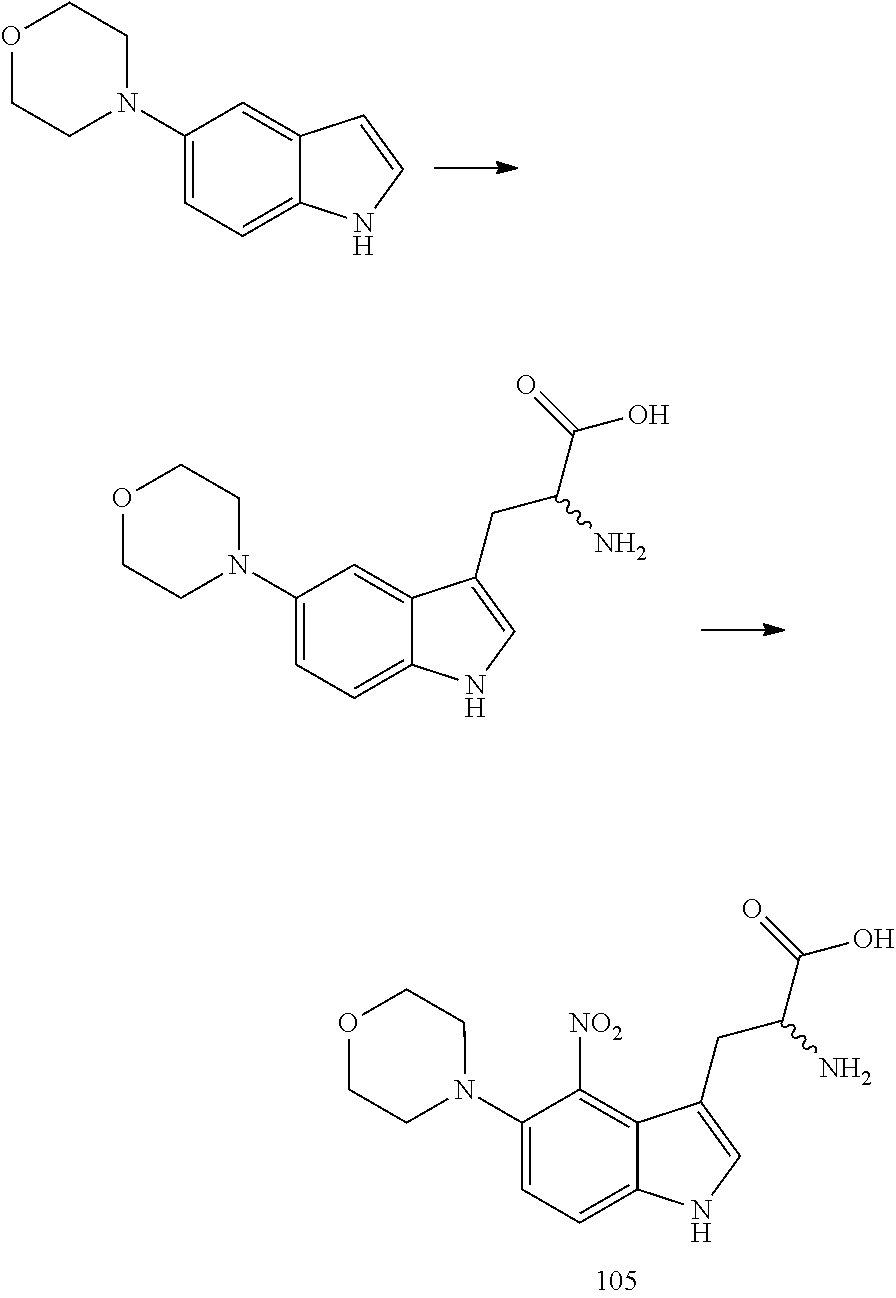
C1(N2CCOCC2)=CC=C2C(=C1)C=CN2.C1(N2CCOCC2)=CC=C2C(=C1)C(CC(N)C(O)=O)=CN2.C1(N2CCOCC2)=CC=C2C(=C1[NO2])C(CC(N)C(O)=O)=CN2
